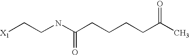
[X1]CCNC(CCCCC(C)=O)=O
